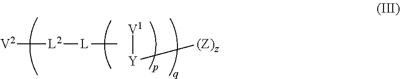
[L2]([V2])[L]C.[V1][Y][(Z)z]
